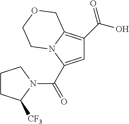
C1=C(C(=O)N2CCCC2[CF3])N2C(=C1C(O)=O)COCC2
